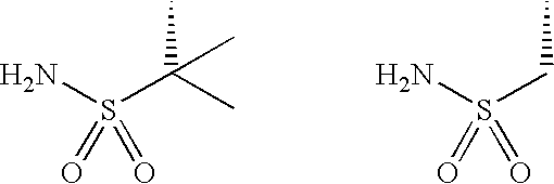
CC(S(N)(=O)=O)(C)C.CCS(N)(=O)=O
